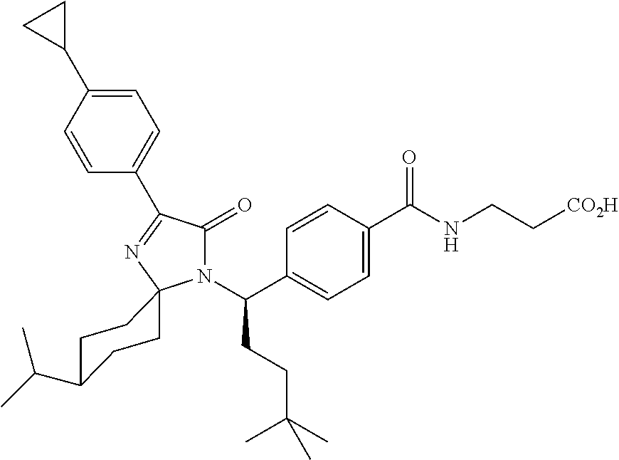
C1=C(C2CC2)C=CC(C2=NC3(N(C(C4=CC=C(C(NCC[CO2H])=O)C=C4)CCC(C)(C)C)C2=O)CCC(C(C)C)CC3)=C1
